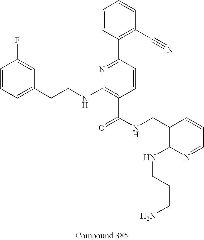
C1=CC=C(CCNC2=C(C(NCC3=C(NCCCN)N=CC=C3)=O)C=CC(C3=C(C#N)C=CC=C3)=N2)C=C1F
